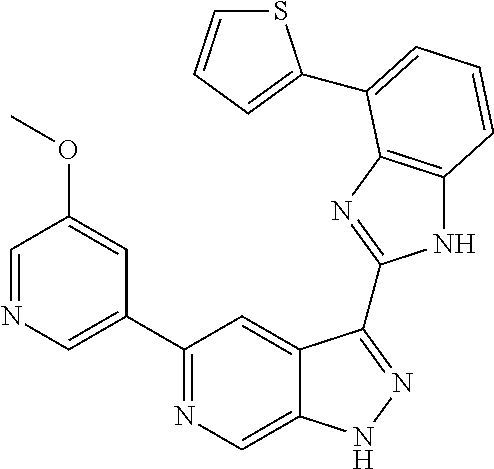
C1(C2=NC=C3C(=C2)C(C2=NC4=C(N2)C=CC=C4C2=CC=CS2)=NN3)=CN=CC(OC)=C1
